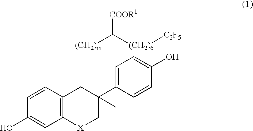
C1(O)=CC2=C(C=C1)C([(CH2)m]C([(CH2)6][C2F5])[COOR1])C(C1=CC=C(O)C=C1)(C)C[X]2
